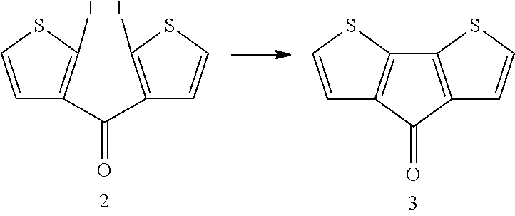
C1=CSC(I)=C1C(C1=C(I)SC=C1)=O.C12=C(C(=O)C3=C1SC=C3)C=CS2
